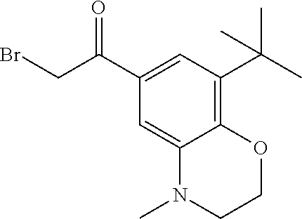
C1(C(CBr)=O)=CC(C(C)(C)C)=C2C(=C1)N(C)CCO2
